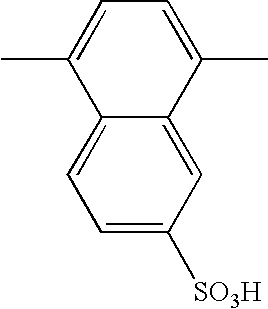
C12=CC=C([SO3H])C=C1C(C)=CC=C2C
